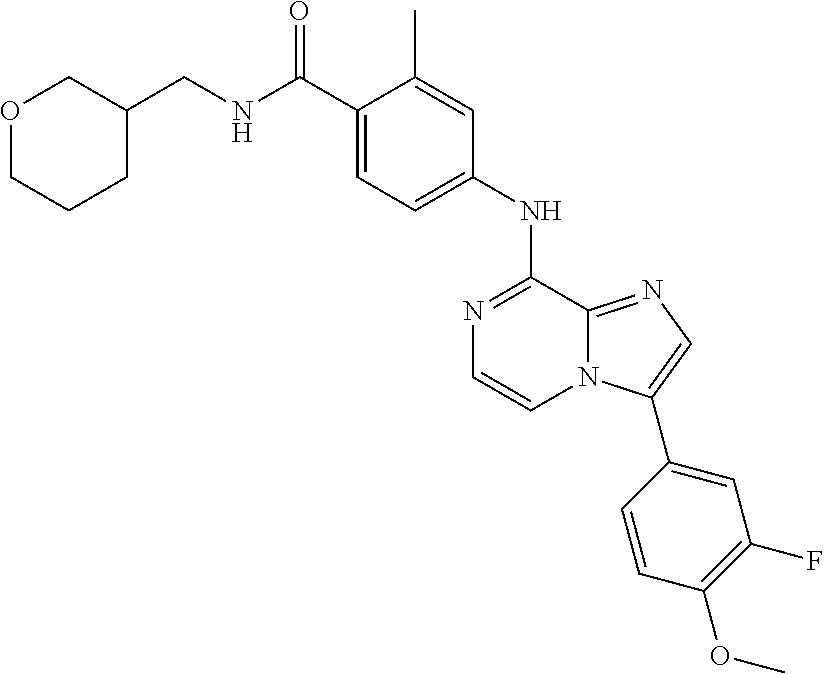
C1(NC2=NC=CN3C2=NC=C3C2=CC(F)=C(OC)C=C2)=CC=C(C(NCC2COCCC2)=O)C(C)=C1
